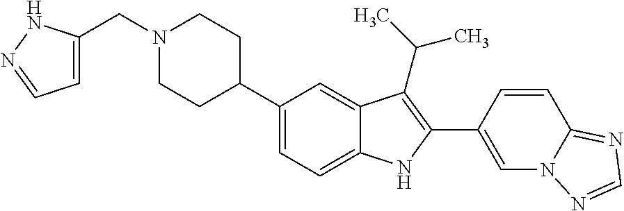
N1(CC2=CC=NN2)CCC(C2=CC=C3C(=C2)C(C(C)C)=C(C2=CN4C(=NC=N4)C=C2)N3)CC1
